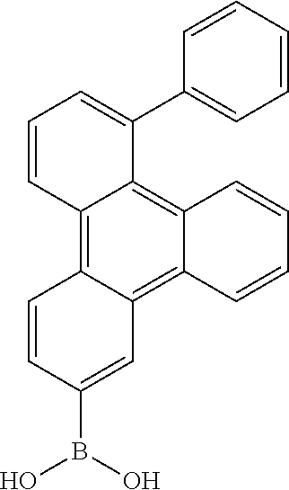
C12=C3C(=C4C(=C1C(C1=CC=CC=C1)=CC=C2)C=CC=C4)C=C(B(O)O)C=C3
